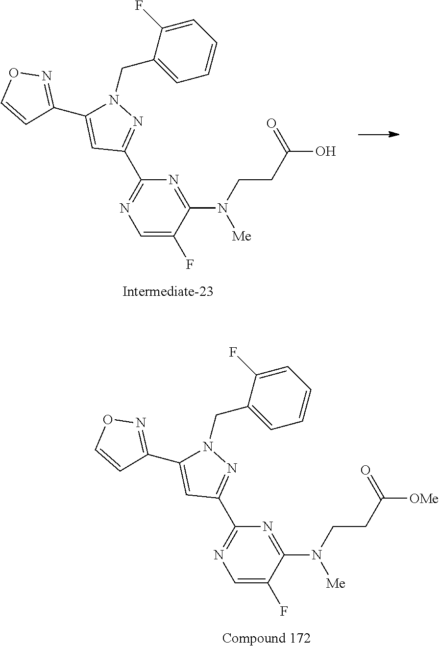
C1=C(F)C(N(CCC(O)=O)[Me])=NC(C2=NN(CC3=CC=CC=C3F)C(C3=NOC=C3)=C2)=N1.C1=C(F)C(N(CCC([OMe])=O)[Me])=NC(C2=NN(CC3=CC=CC=C3F)C(C3=NOC=C3)=C2)=N1
